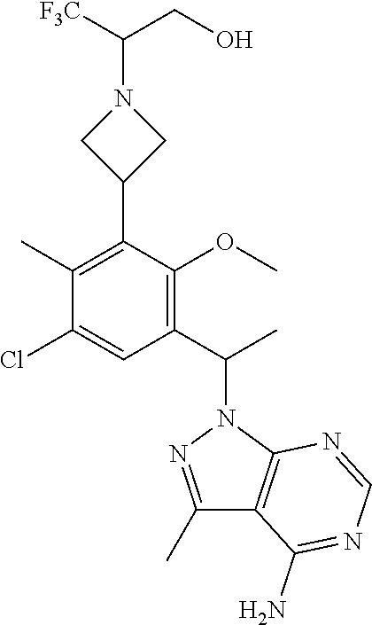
C1(C)=C(C2CN(C([F3C])CO)C2)C(OC)=C(C(C)N2N=C(C)C3=C2N=CN=C3N)C=C1Cl
